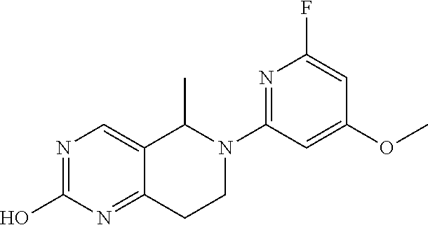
C12=CN=C(O)N=C1CCN(C1=NC(F)=CC(OC)=C1)C2C
